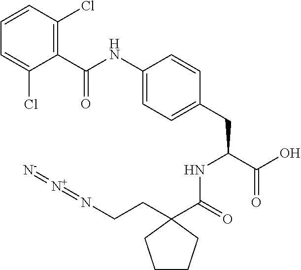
C1(NC(C2=C(Cl)C=CC=C2Cl)=O)=CC=C(CC(C(O)=O)NC(C2(CCN=[N+]=[N-])CCCC2)=O)C=C1
